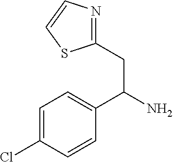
C1=C(Cl)C=CC(C(CC2=NC=CS2)N)=C1
